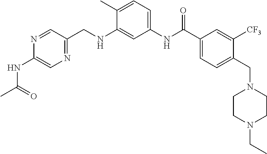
N1=CC(CNC2=CC(NC(C3=CC=C(CN4CCN(CC)CC4)C([CF3])=C3)=O)=CC=C2C)=NC=C1NC(C)=O
